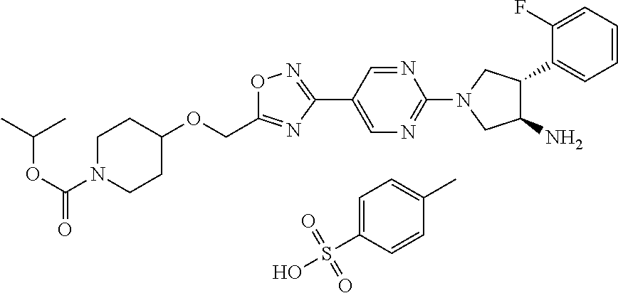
C1N(C(OC(C)C)=O)CCC(OCC2=NC(C3=CN=C(N4CC(N)C(C5=CC=CC=C5F)C4)N=C3)=NO2)C1.C1=C(S(O)(=O)=O)C=CC(C)=C1
